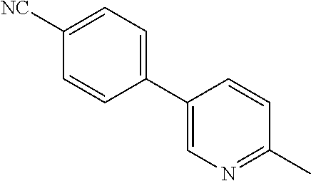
C1=C(C2=CC=C([NC])C=C2)C=CC(C)=N1
